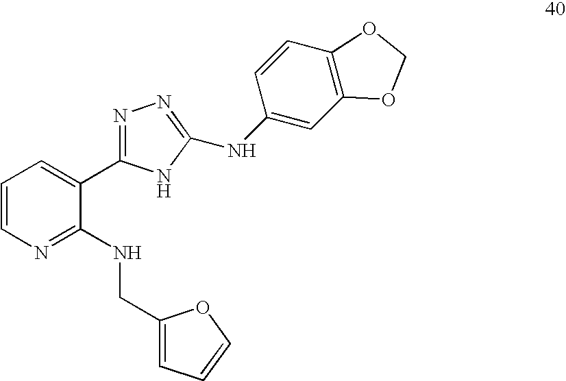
C1=CN=C(NCC2=CC=CO2)C(C2=NN=C(NC3=CC4=C(C=C3)OCO4)N2)=C1
